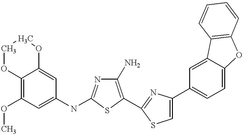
O(C1=C2OCCOC2=CC(NC2=NC(N)=C(C3=NC(C4=CC=C5C(=C4)C4=C(O5)C=CC=C4)=CS3)S2)=C1)C
